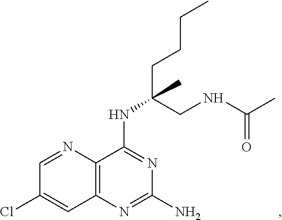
C12=C(N=C(N)N=C1NC(CCCC)(CNC(C)=O)C)C=C(Cl)C=N2
